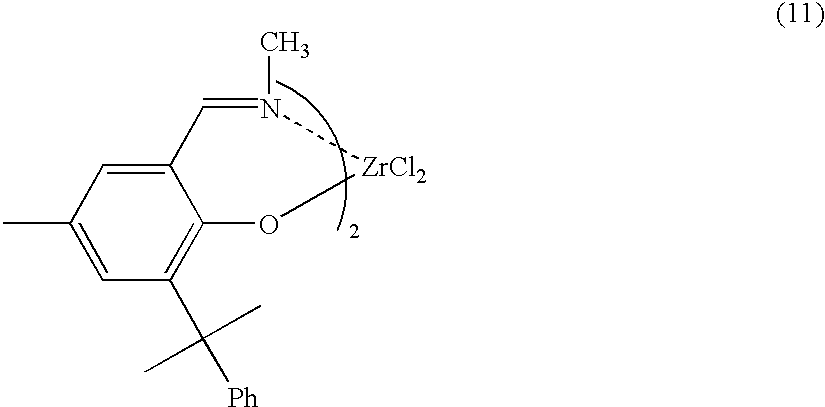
C12=CC(C)=CC(C([Ph])(C)C)=C1O[ZrCl2]N(C)=C2
